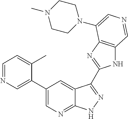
C1(C2=CN=CC=C2C)=CN=C2C(=C1)C(C1=NC3=C(N1)C=NC=C3N1CCN(C)CC1)=NN2
